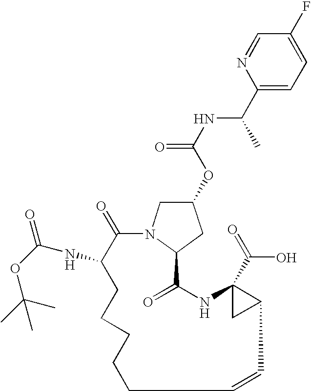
N(C(OC1CN2C(C1)C(=O)NC1(C(=O)O)CC1C=CCCCCCC(NC(OC(C)(C)C)=O)C2=O)=O)C(C1=CC=C(F)C=N1)C
